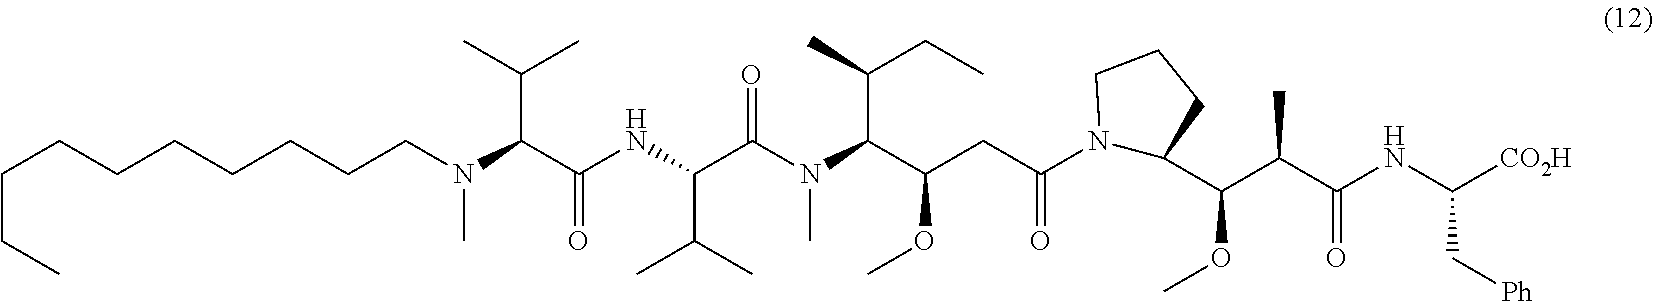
N1(C(CC(OC)C(N(C)C(C(NC(C(N(C)CCCCCCCCCC)C(C)C)=O)C(C)C)=O)C(C)CC)=O)C(C(C(C(NC([CO2H])C[Ph])=O)C)OC)CCC1
